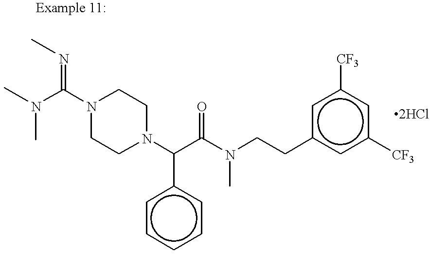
N1(C(N(C)C)=NC)CCN(C(C(N(C)CCc2cc([CF3])cc([CF3])c2)=O)c2ccccc2)CC1
